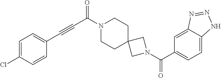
C(C(N1CCC2(CC1)CN(C(C1=CC=C3C(=C1)N=NN3)=O)C2)=O)#CC1=CC=C(Cl)C=C1
